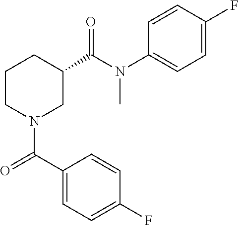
C1CN(C(C2=CC=C(F)C=C2)=O)CC(C(N(C2=CC=C(F)C=C2)C)=O)C1
